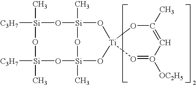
[Si]1([C3H7])(C)O[Si](C)([C3H7])O[Si]2(C)O[Si](C)(O1)O[Ti]1(O2)O=O([OC2H5])C=C(C)O1
